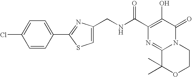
N12C(=O)C(O)=C(C(NCC3=CSC(C4=CC=C(Cl)C=C4)=N3)=O)N=C1C(C)(C)OCC2
